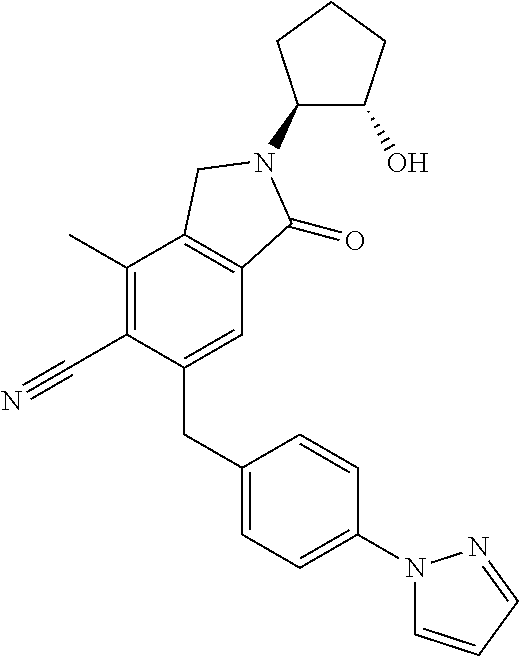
C1(C)=C(C#N)C(CC2=CC=C(N3C=CC=N3)C=C2)=CC2=C1CN(C1C(O)CCC1)C2=O
